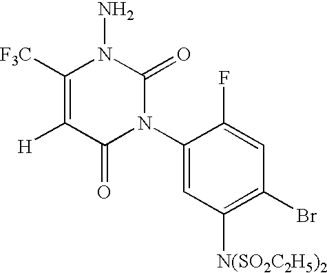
C1(N2C(=O)N(N)C([F3C])=C([H])C2=O)=CC([N(SO2C2H5)2])=C(Br)C=C1F
